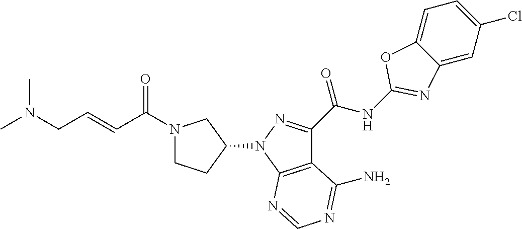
C12=CC(Cl)=CC=C1OC(NC(C1=NN(C3CCN(C(C=CCN(C)C)=O)C3)C3=C1C(N)=NC=N3)=O)=N2
